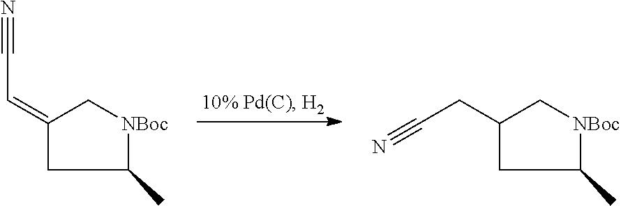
C1(C)[NBoc]CC(=CC#N)C1.C1(C)[NBoc]CC(CC#N)C1
